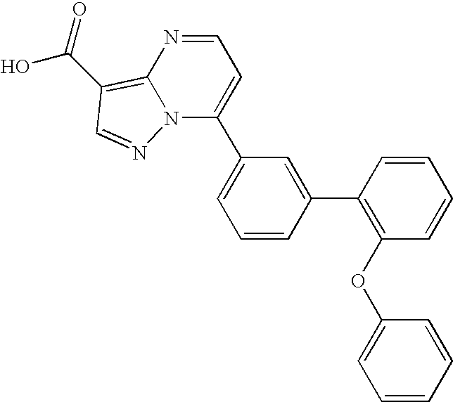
N12C(C3=CC=CC(C4=C(OC5=CC=CC=C5)C=CC=C4)=C3)=CC=NC1=C(C(O)=O)C=N2
